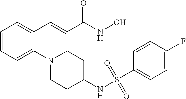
C1=CC=C(N2CCC(NS(C3=CC=C(F)C=C3)(=O)=O)CC2)C(C=CC(NO)=O)=C1
